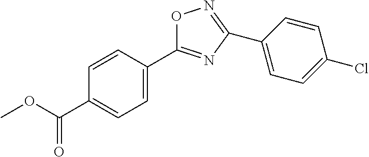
O1C(C2=CC=C(C(OC)=O)C=C2)=NC(C2=CC=C(Cl)C=C2)=N1
